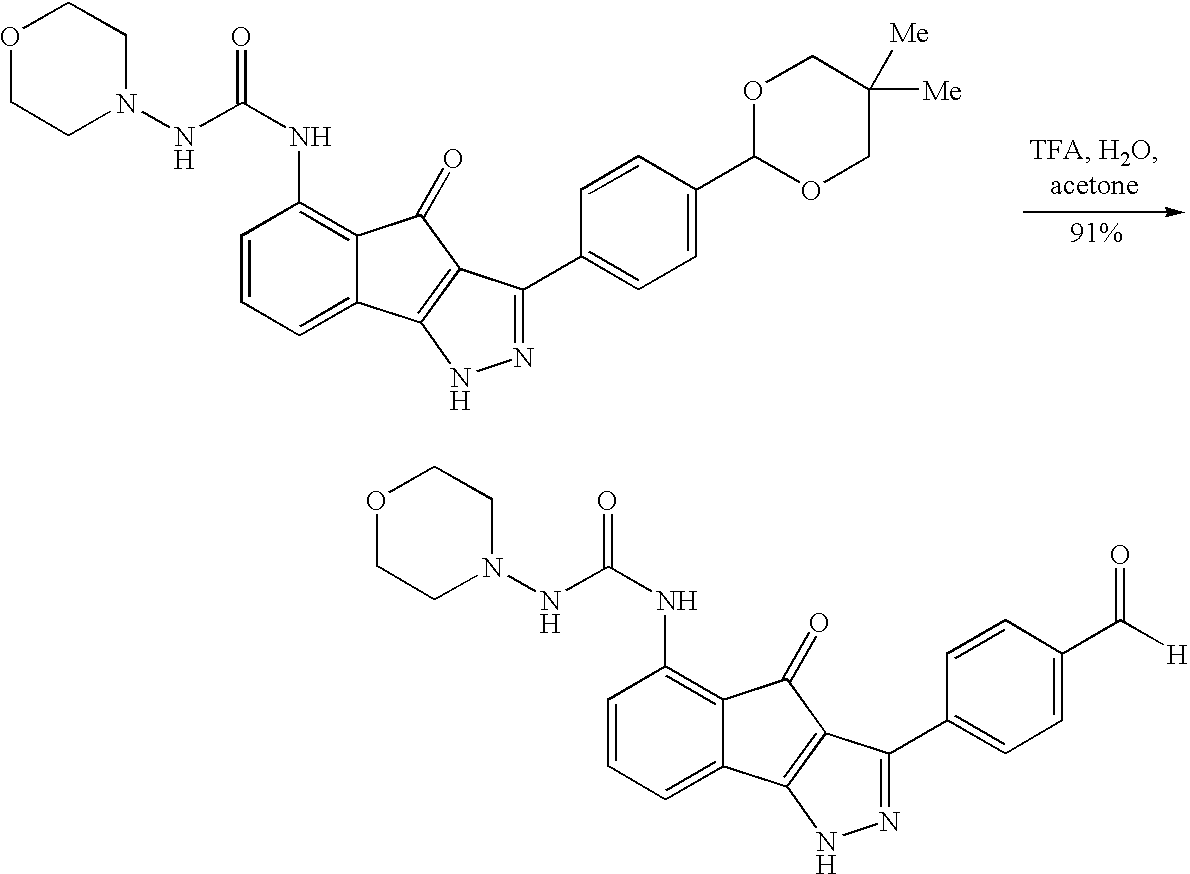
C1=CC=C2C(=C1NC(=O)NN1CCOCC1)C(=O)C1=C2NN=C1C1=CC=C(C2OCC([Me])([Me])CO2)C=C1.C1=CC=C2C(=C1NC(=O)NN1CCOCC1)C(=O)C1=C2NN=C1C1=CC=C(C([H])=O)C=C1
